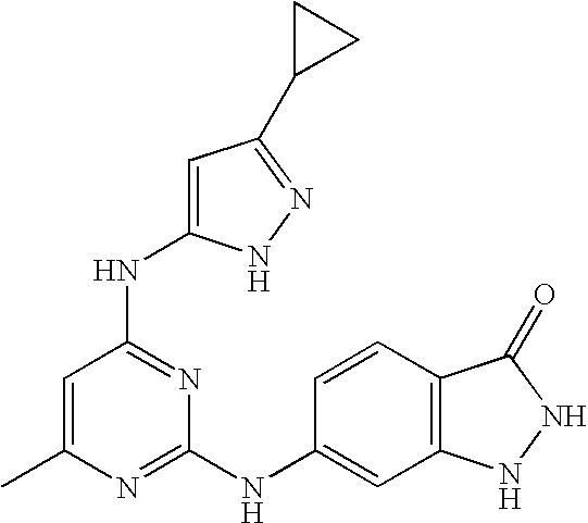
C1(C)=CC(NC2=CC(C3CC3)=NN2)=NC(NC2=CC3=C(C=C2)C(=O)NN3)=N1
